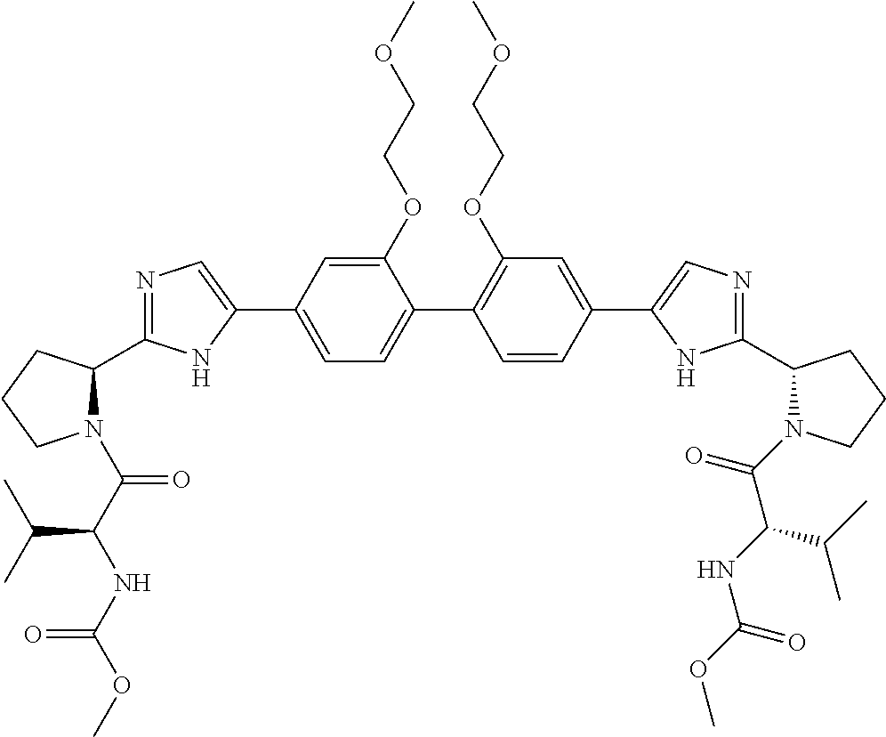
C1(OCCOC)=CC(C2=CN=C(C3N(C(C(NC(OC)=O)C(C)C)=O)CCC3)N2)=CC=C1C1=C(OCCOC)C=C(C2=CN=C(C3N(C(=O)C(NC(OC)=O)C(C)C)CCC3)N2)C=C1
